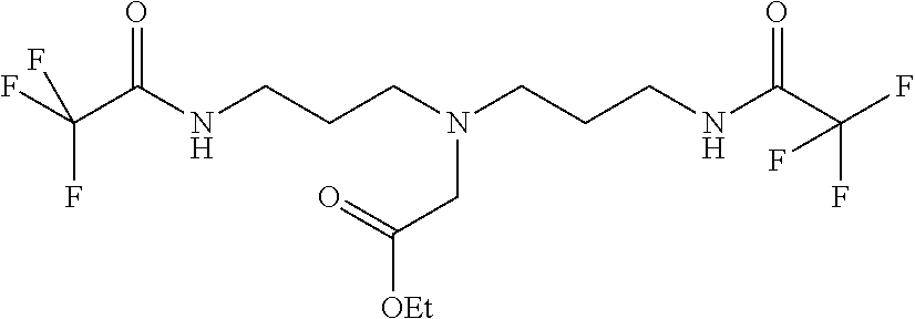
FC(C(NCCCN(CCCNC(C(F)(F)F)=O)CC([OEt])=O)=O)(F)F
